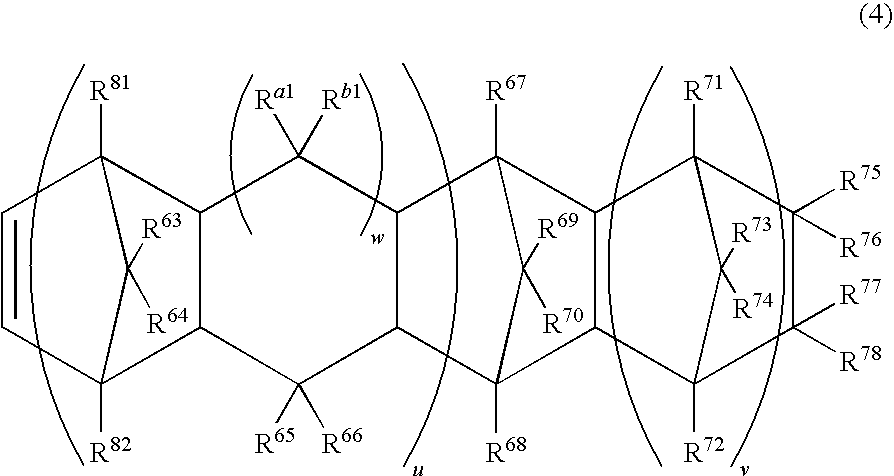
C1=CC2([R82])C3C(C1([R81])C2([R63])[R64])C([Rb1])([Ra1])C1C(C3([R65])[R66])C2([R68])C3C(C4([R71])C([R75])([R76])C([R77])([R78])C3([R72])C4([R73])[R74])C1([R67])C2([R69])[R70]
